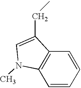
C1=CC=CC2=C1N(C)C=C2CC
